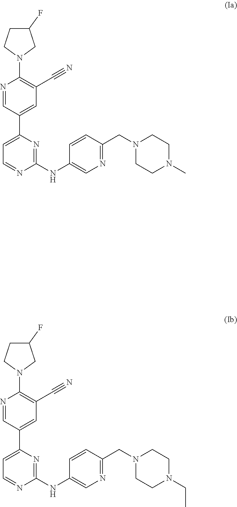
C1(F)CCN(C2=C(C#N)C=C(C3=CC=NC(NC4=CN=C(CN5CCN(C)CC5)C=C4)=N3)C=N2)C1.C1(F)CCN(C2=C(C#N)C=C(C3=CC=NC(NC4=CN=C(CN5CCN(CC)CC5)C=C4)=N3)C=N2)C1
